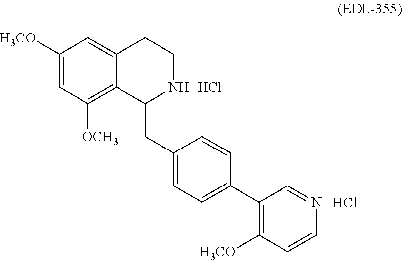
C1([H3CO])=CC([OCH3])=C2C(=C1)CCNC2CC1=CC=C(C2=C([H3CO])C=CN=C2)C=C1.Cl.Cl
